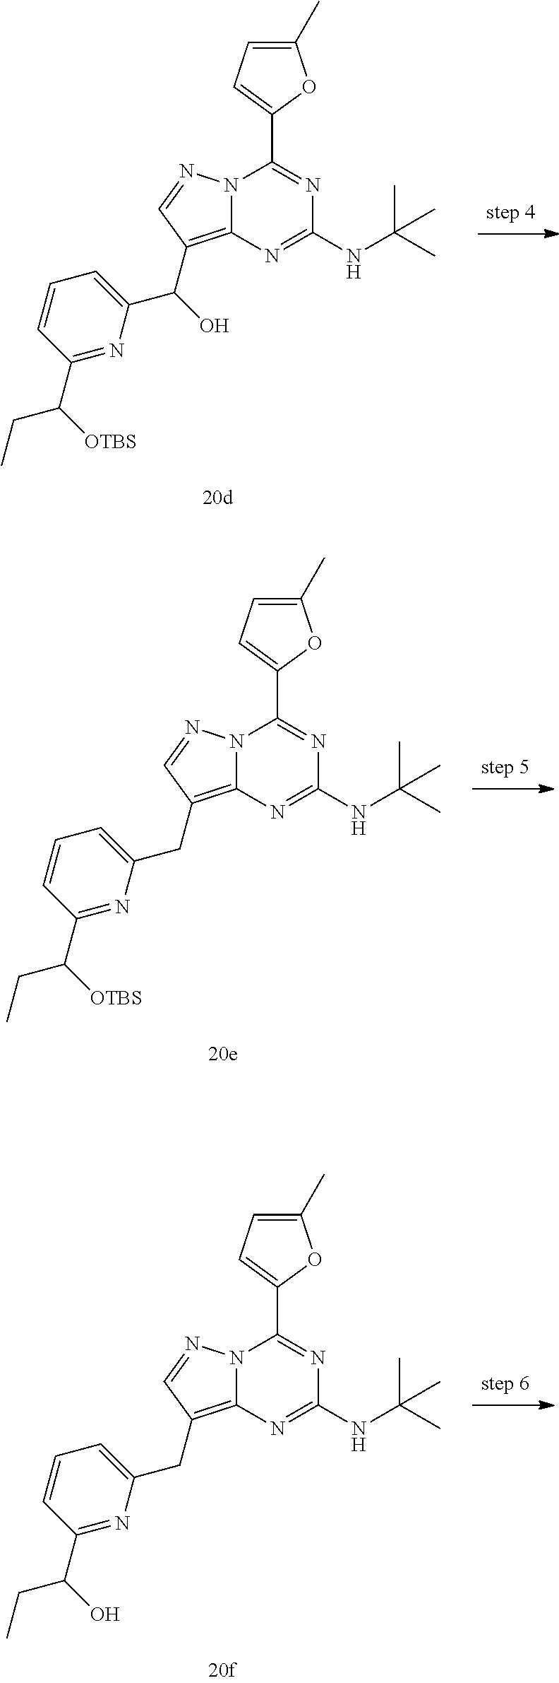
N12C(=C(C(C3=CC=CC(C(CC)[OTBS])=N3)O)C=N1)N=C(NC(C)(C)C)N=C2C1=CC=C(C)O1.N12C(=C(CC3=CC=CC(C(CC)[OTBS])=N3)C=N1)N=C(NC(C)(C)C)N=C2C1=CC=C(C)O1.N12C(=C(CC3=CC=CC(C(CC)O)=N3)C=N1)N=C(NC(C)(C)C)N=C2C1=CC=C(C)O1
